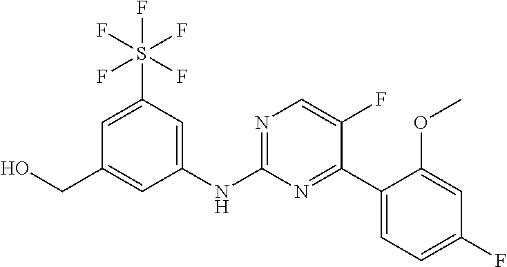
C1=C(S(F)(F)(F)(F)F)C=C(NC2=NC=C(F)C(C3=CC=C(F)C=C3OC)=N2)C=C1CO
